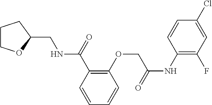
C1(C(NCC2OCCC2)=O)=C(OCC(NC2=C(F)C=C(Cl)C=C2)=O)C=CC=C1
